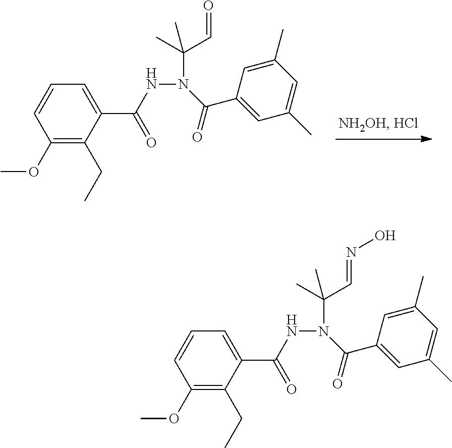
C(NN(C(C1=CC(C)=CC(C)=C1)=O)C(C)(C=O)C)(C1=CC=CC(OC)=C1CC)=O.C(NN(C(C1=CC(C)=CC(C)=C1)=O)C(C)(C=NO)C)(C1=CC=CC(OC)=C1CC)=O
